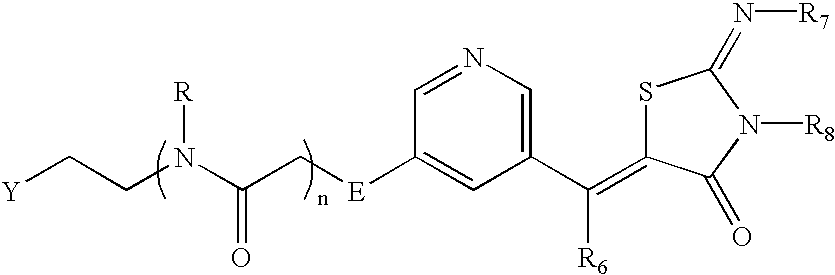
[Y]CCN(C(C[E]C1=CC(C([R6])=C2SC(=N[R7])N([R8])C2=O)=CN=C1)=O)[R]
